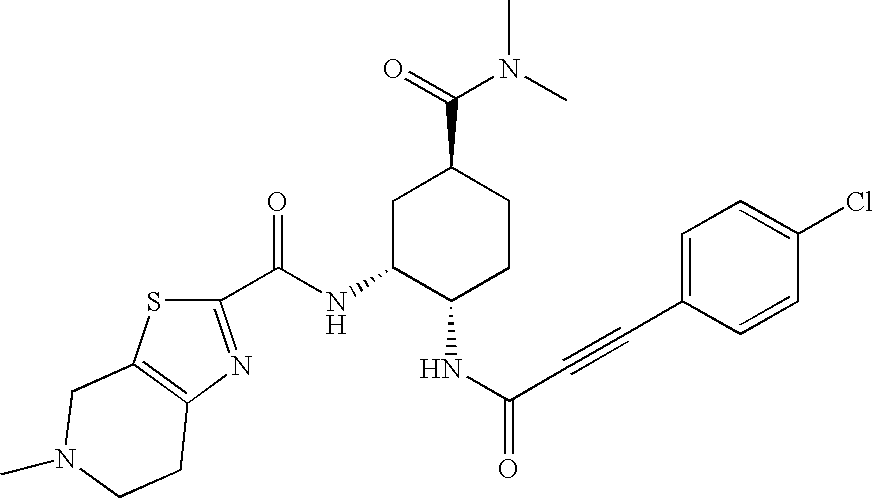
C(NC1C(NC(=O)C#CC2=CC=C(Cl)C=C2)CCC(C(=O)N(C)C)C1)(=O)C1=NC2=C(S1)CN(C)CC2
